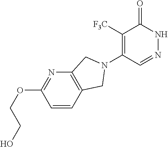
C1([F3C])=C(N2CC3=C(N=C(OCCO)C=C3)C2)C=NNC1=O
